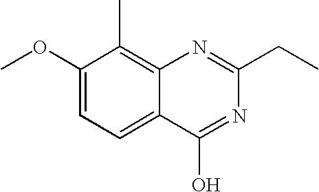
C1(OC)=CC=C2C(=C1C)N=C(CC)N=C2O
